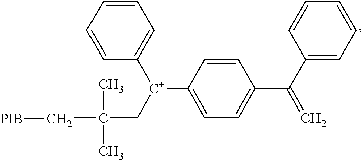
C1=CC=CC([C+](C2=CC=C(C(C3=CC=CC=C3)=C)C=C2)CC(C[PIB])(C)C)=C1
